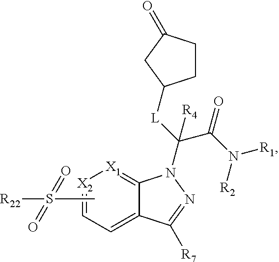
C(C(=O)N([R1])[R2])([L]C1CCC(=O)C1)([R4])N1C2=[X1][X2]=CC=C2C([R7])=N1.CS([R22])(=O)=O
